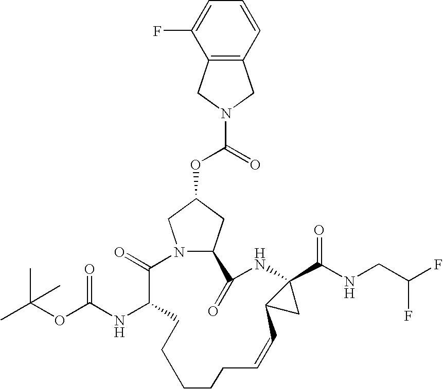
N12C(CC(OC(=O)N3CC4=C(C3)C(F)=CC=C4)C1)C(=O)NC1(C(NCC(F)F)=O)C(C1)C=CCCCCCC(NC(OC(C)(C)C)=O)C2=O
